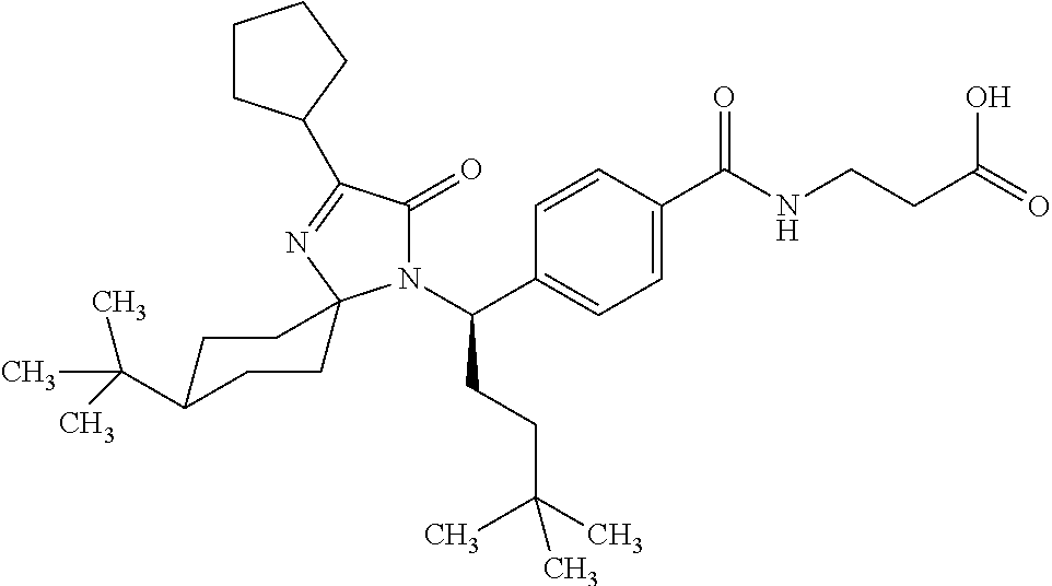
N1(C(C2=CC=C(C(NCCC(=O)O)=O)C=C2)CCC(C)(C)C)C(=O)C(C2CCCC2)=NC12CCC(C(C)(C)C)CC2
